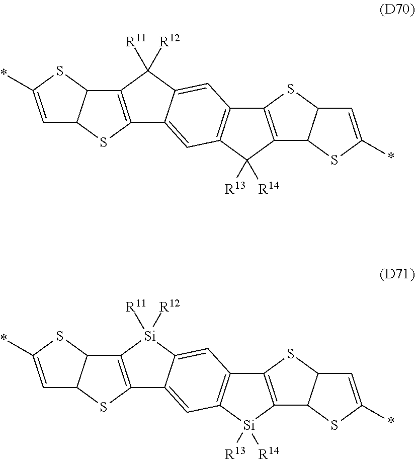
C12=C(C([R13])([R14])C3=C1SC1C3SC(*)=C1)C=C1C(=C2)C([R11])([R12])C2=C1SC1C2SC(*)=C1.C12=C([Si]([R13])([R14])C3=C1SC1C3SC(*)=C1)C=C1C(=C2)[Si]([R11])([R12])C2=C1SC1C2SC(*)=C1
